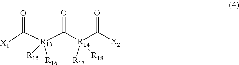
O=C([R13](C(=O)[X1])([R16])[R15])[R14](C(=O)[X2])([R17])[R18]
